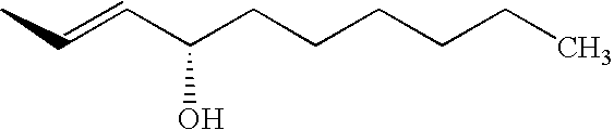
CC=CC(CCCCCC)O
